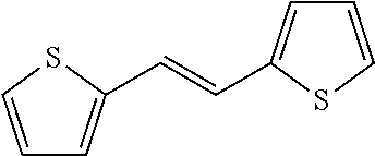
C1=CSC(C=CC2=CC=CS2)=C1
